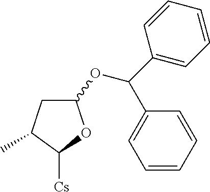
C1(OC(C2=CC=CC=C2)C2=CC=CC=C2)CC(C)C([Cs])O1
